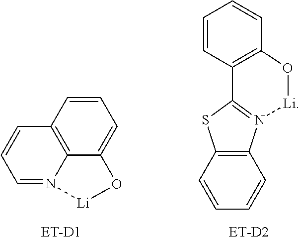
C1=CC2=C(C=C1)O[Li]N1=C2SC2=C1C=CC=C2.C1=CC2=C3C(=C1)O[Li]N3=CC=C2
